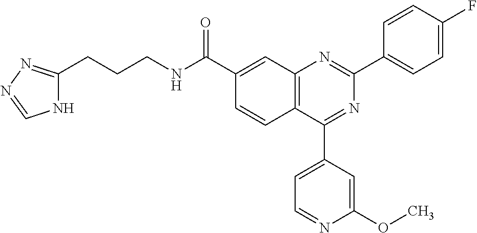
C1(C(NCCCC2=NN=CN2)=O)=CC2=C(C=C1)C(C1=CC=NC(OC)=C1)=NC(C1=CC=C(F)C=C1)=N2
